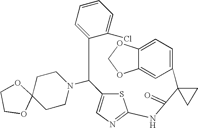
C1=C2C(=CC(C3(C(=O)NC4=NC=C(C(N5CCC6(CC5)OCCO6)C5=CC=CC=C5Cl)S4)CC3)=C1)OCO2
